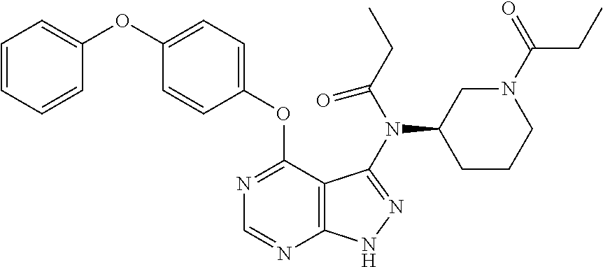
C1=CC=CC(OC2=CC=C(OC3=NC=NC4=C3C(N(C3CCCN(C(=O)CC)C3)C(CC)=O)=NN4)C=C2)=C1
